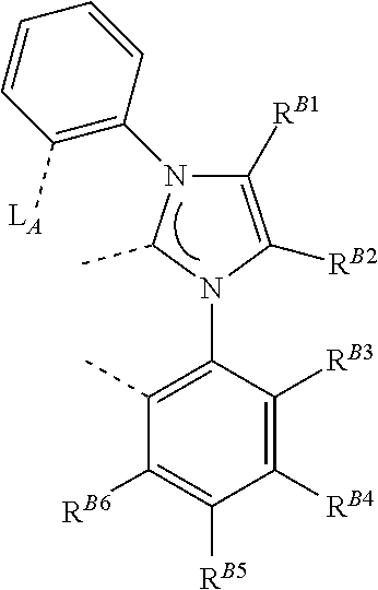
C1(N2C(C)N(C3=C(C)C([RB6])=C([RB5])C([RB4])=C3[RB3])C([RB2])=C2[RB1])=C([LA])C=CC=C1
